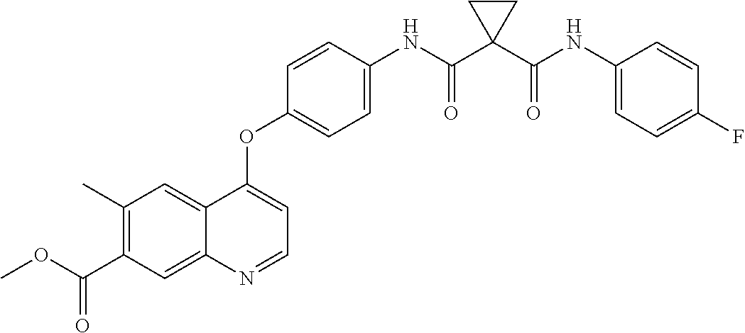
C12=CC(C)=C(C(=O)OC)C=C1N=CC=C2OC1=CC=C(NC(C2(C(NC3=CC=C(F)C=C3)=O)CC2)=O)C=C1
